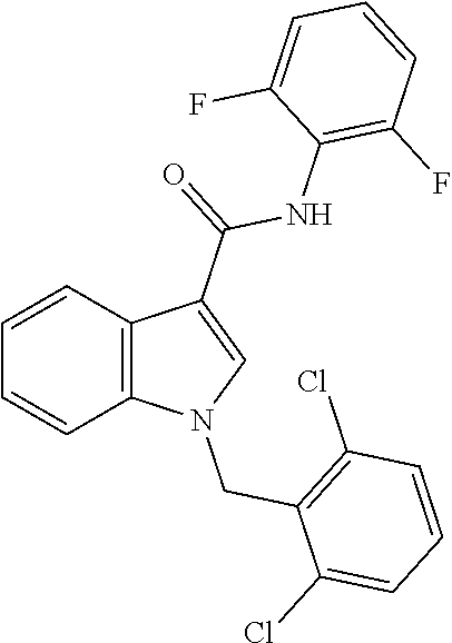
C1=CC2=C(C=C1)N(CC1=C(Cl)C=CC=C1Cl)C=C2C(NC1=C(F)C=CC=C1F)=O
